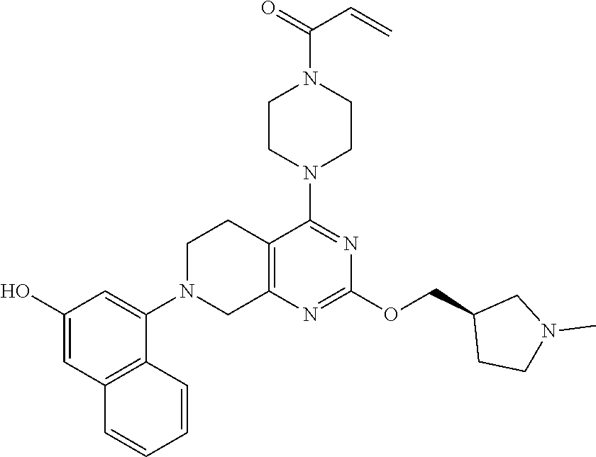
C1(O)=CC2=C(C(N3CC4=C(CC3)C(N3CCN(C(=O)C=C)CC3)=NC(OCC3CCN(C)C3)=N4)=C1)C=CC=C2
